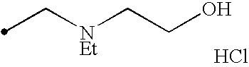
C([NEt]CCO)C.Cl
